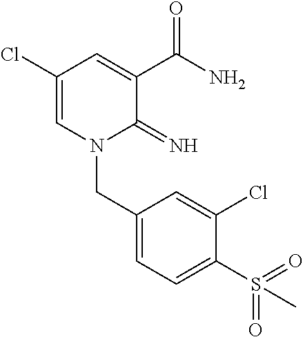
C1(Cl)=CN(CC2=CC=C(S(=O)(=O)C)C(Cl)=C2)C(=N)C(C(N)=O)=C1
